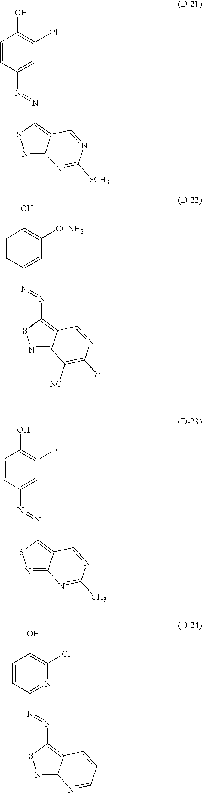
N1=C2C(=C(N=NC3=CC(Cl)=C(O)C=C3)S1)C=NC([SCH3])=N2.N1=C2C(=C(N=NC3=CC([CONH2])=C(O)C=C3)S1)C=NC(Cl)=C2[NC].N1=C2C(=C(N=NC3=CC(F)=C(O)C=C3)S1)C=NC(C)=N2.N1=C2C(=C(N=NC3=NC(Cl)=C(O)C=C3)S1)C=CC=N2
